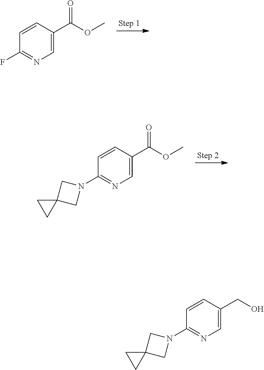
C1=CC(C(OC)=O)=CN=C1F.C1=CC(C(OC)=O)=CN=C1N1CC2(C1)CC2.C1=CC(CO)=CN=C1N1CC2(C1)CC2
